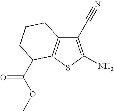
C1(C#N)=C(N)SC2=C1CCCC2C(OC)=O
